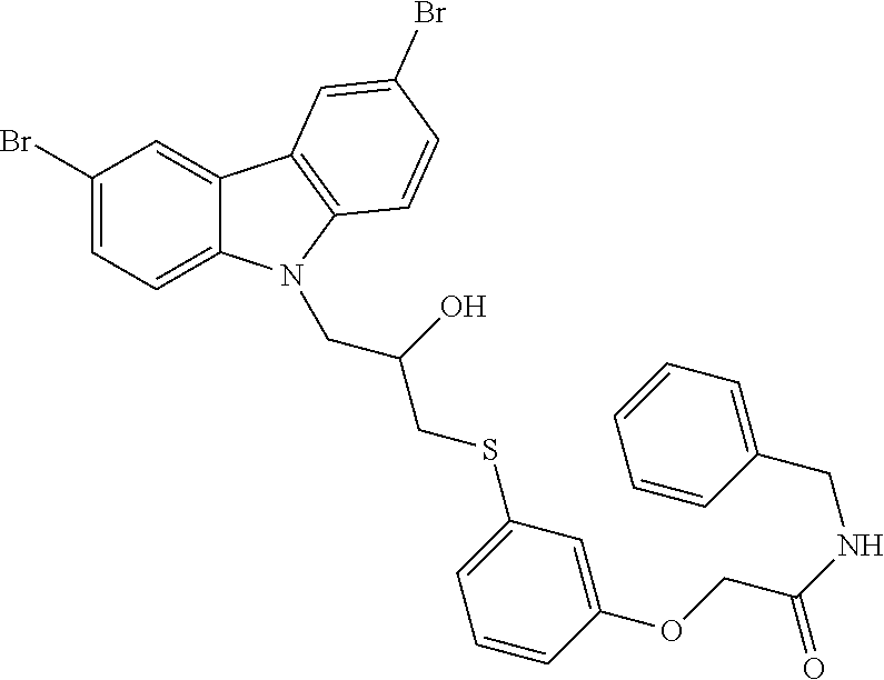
C1(Br)=CC=C2C(=C1)C1=C(N2CC(CSC2=CC=CC(OCC(=O)NCC3=CC=CC=C3)=C2)O)C=CC(Br)=C1
